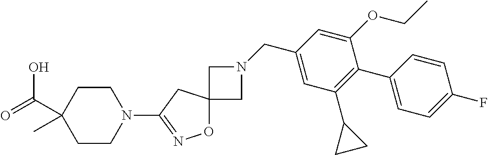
O1C2(CC(N3CCC(C(=O)O)(C)CC3)=N1)CN(CC1=CC(C3CC3)=C(C3=CC=C(F)C=C3)C(OCC)=C1)C2
